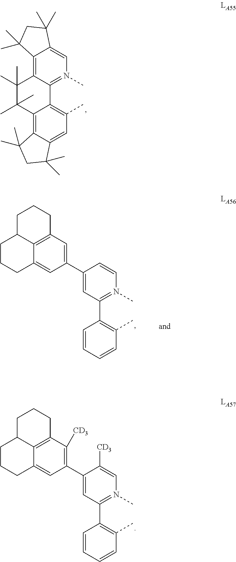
C12=C3C(=N(C)C=C1C(C)(C)CC2(C)C)C1=C(C)C=C2C(=C1C(C)(C)C3(C)C)C(C)(C)CC2(C)C.C1(C2=C([CD3])C3=C4C(=C2)CCCC4CCC3)=CC(C2=C(C)C=CC=C2)=N(C)C=C1[CD3].C1(C2=CC3=C4C(=C2)CCCC4CCC3)=CC(C2=C(C)C=CC=C2)=N(C)C=C1
